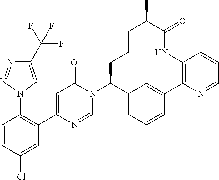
C12=CC=CC(=C1)C1=C(NC(=O)C(C)CCCC2N2C(=O)C=C(C3=C(N4C=C(C(F)(F)F)N=N4)C=CC(Cl)=C3)N=C2)C=CC=N1
